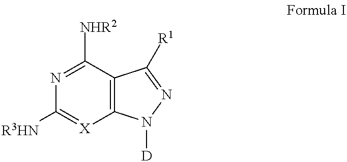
C1([R3HN])=[X]C2=C(C([NHR2])=N1)C([R1])=NN2[D]
